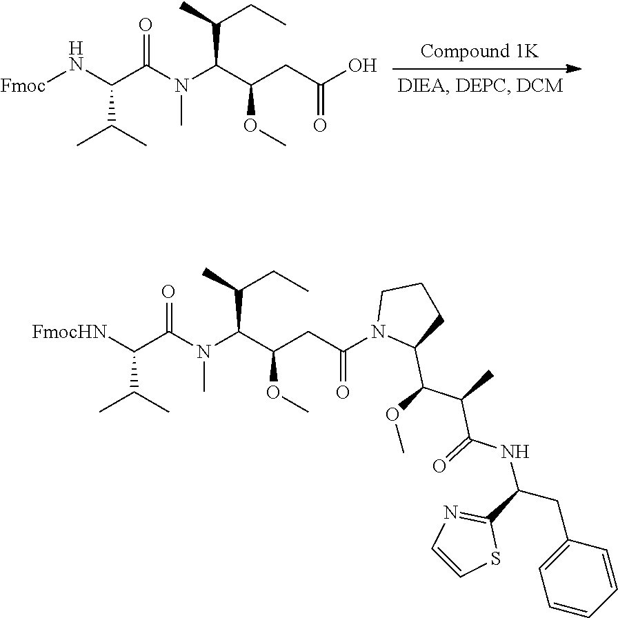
N(C(C(CC(N1C(C(OC)C(C)C(=O)NC(CC2=CC=CC=C2)C2=NC=CS2)CCC1)=O)OC)C(CC)C)(C)C(=O)C(C(C)C)[FmocHN].N(C(C(CC(O)=O)OC)C(CC)C)(C)C(=O)C(C(C)C)N[Fmoc]
